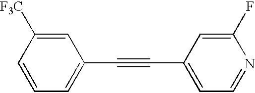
C1=CC=C(C#CC2=CC=NC(F)=C2)C=C1[F3C]
